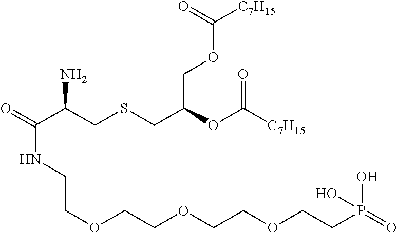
C(C(CSCC(COC([C7H15])=O)OC([C7H15])=O)N)(=O)NCCOCCOCCOCCP(O)(O)=O
